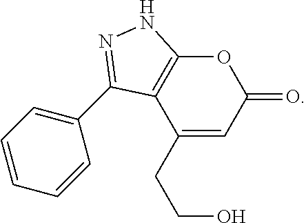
C12=C(OC(=O)C=C1CCO)NN=C2C1=CC=CC=C1
